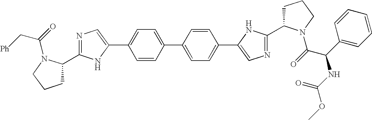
C1=CC(C2=CC=C(C3=CN=C(C4CCCN4C(C(C4=CC=CC=C4)NC(OC)=O)=O)N3)C=C2)=CC=C1C1=CN=C(C2CCCN2C(C[Ph])=O)N1
